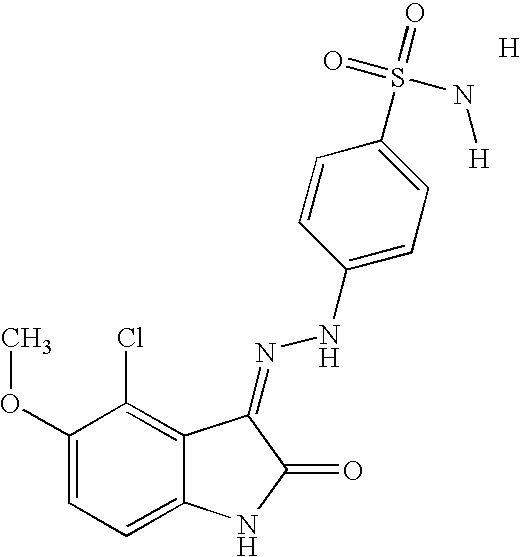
C1(OC)=CC=C2C(=C1Cl)C(=NNC1=CC=C(S(=O)(=O)N[H])C=C1)C(=O)N2.[H]
